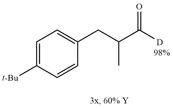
C1=C([t-Bu])C=CC(CC(C([D])=O)C)=C1
